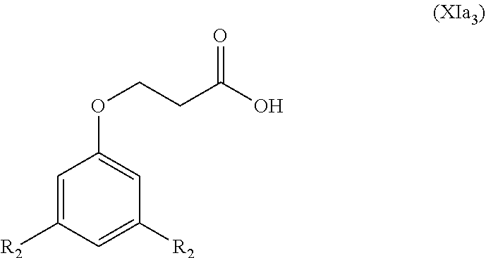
C1=C([R2])C=C([R2])C=C1OCCC(O)=O
